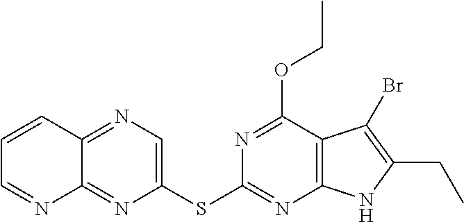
C1(SC2=NC3=C(C(OCC)=N2)C(Br)=C(CC)N3)=CN=C2C(=N1)N=CC=C2
